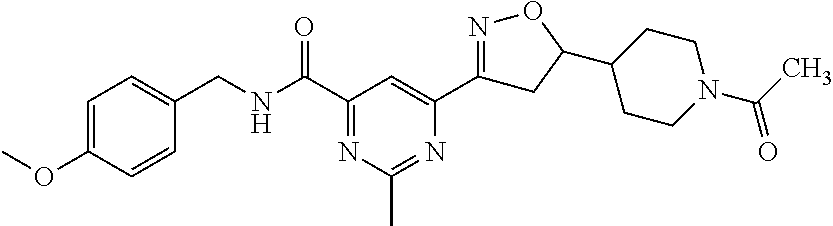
C1=C(OC)C=CC(CNC(C2=NC(C)=NC(C3=NOC(C4CCN(C(=O)C)CC4)C3)=C2)=O)=C1
